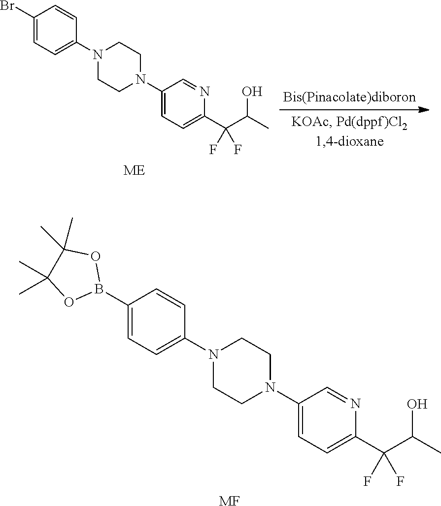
C1(N2CCN(C3=CC=C(B4OC(C)(C)C(C)(C)O4)C=C3)CC2)=CC=C(C(C(O)C)(F)F)N=C1.[MF].C1(N2CCN(C3=CC=C(Br)C=C3)CC2)=CC=C(C(C(O)C)(F)F)N=C1.[ME]
